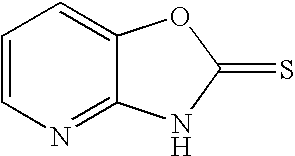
C1=CN=C2C(=C1)OC(=S)N2
